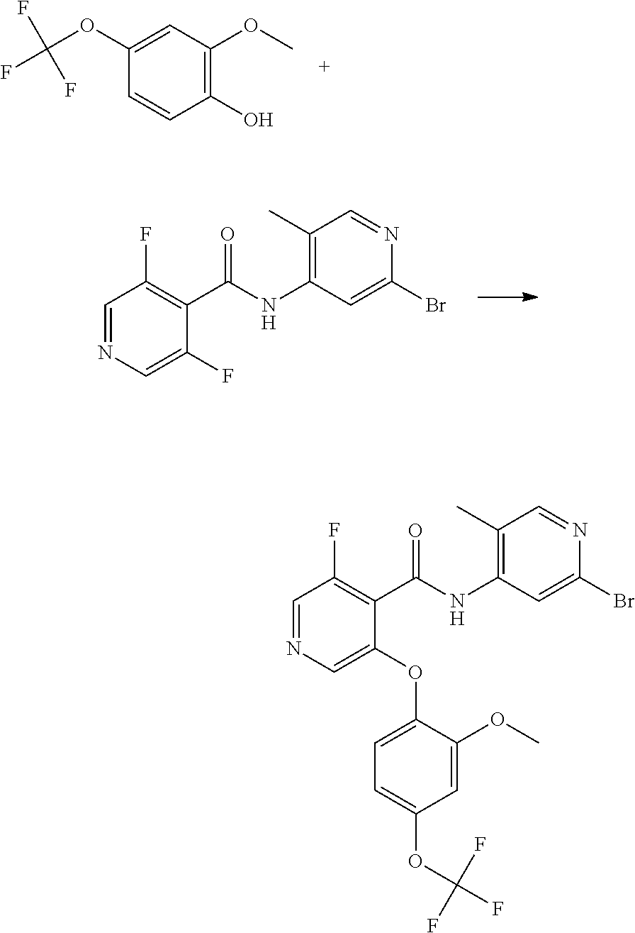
C1(OC(F)(F)F)=CC(OC)=C(O)C=C1.C1=NC=C(F)C(C(=O)NC2=C(C)C=NC(Br)=C2)=C1F.C1=NC=C(OC2=CC=C(OC(F)(F)F)C=C2OC)C(C(=O)NC2=C(C)C=NC(Br)=C2)=C1F
